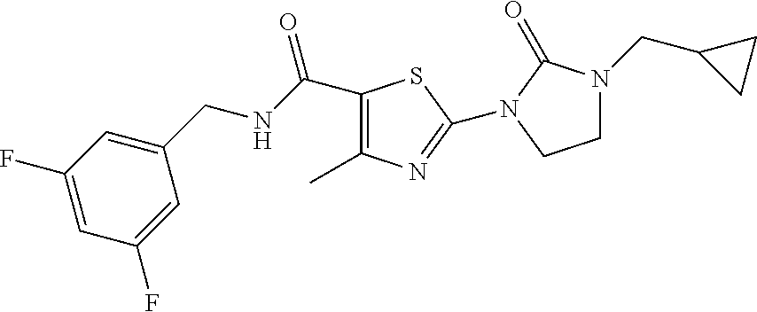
C1=C(F)C=C(CNC(C2=C(C)N=C(N3C(=O)N(CC4CC4)CC3)S2)=O)C=C1F
